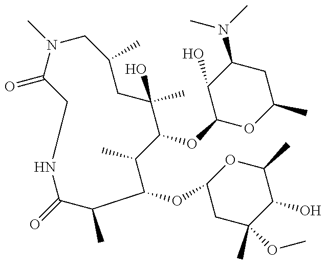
O=C1N(C)CC(C)CC(O)(C)C(OC2OC(C)CC(N(C)C)C2O)C(C)C(OC2CC(C)(OC)C(O)C(C)O2)C(C)C(=O)NC1
